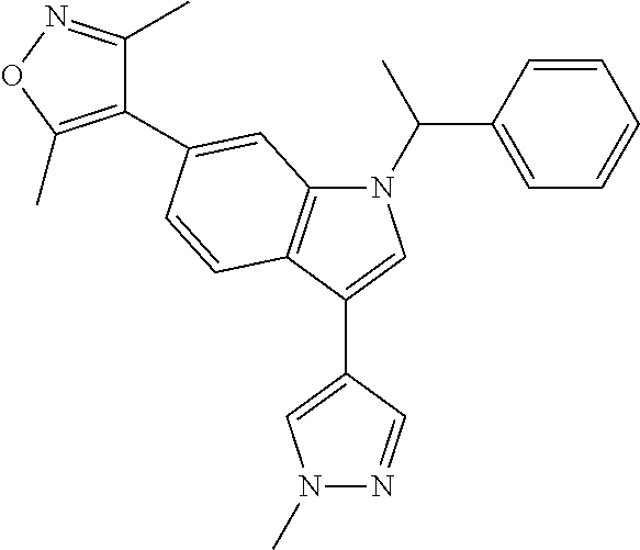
C1(C2=CC3=C(C(C4=CN(C)N=C4)=CN3C(C3=CC=CC=C3)C)C=C2)=C(C)ON=C1C
